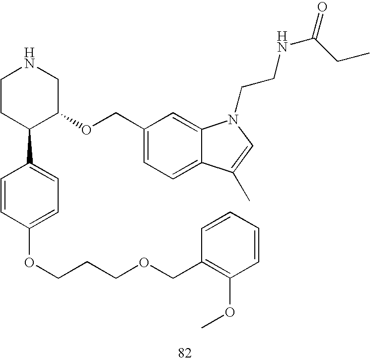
C1CC(C2=CC=C(OCCCOCC3=C(OC)C=CC=C3)C=C2)C(OCC2=CC=C3C(=C2)N(CCNC(=O)CC)C=C3C)CN1
